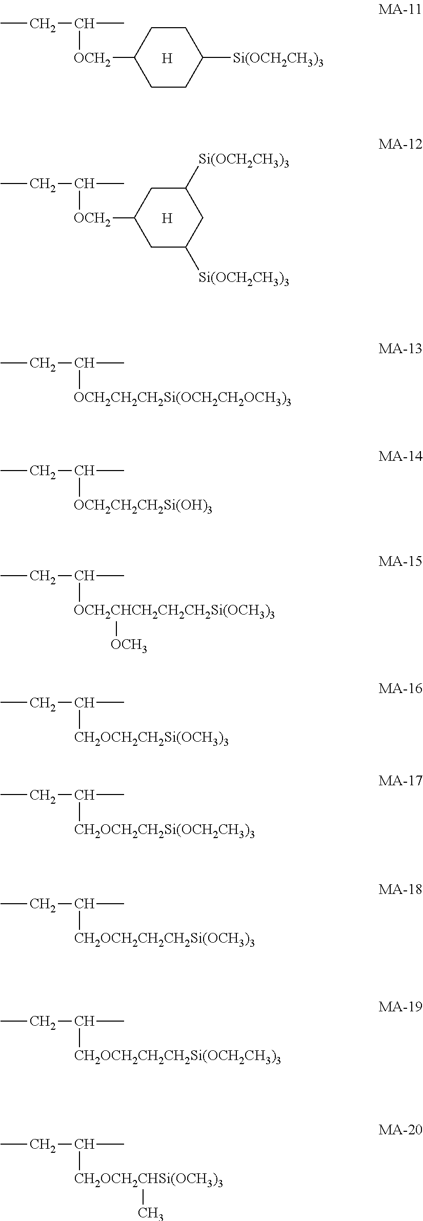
CCC(C)[OCH2]C1CCC([Si(OCH2CH3)3])CC1.[H].CCC(C)[OCH2]C1CC([Si(OCH2CH3)3])CC([Si(OCH2CH3)3])C1.[H].CCC(C)[OCH2CH2CH2Si(OCH2CH2OCH3)3].CCC(C)[OCH2CH2CH2Si(OH)3].CCC(C)[OCH2CHCH2CH2CH2Si(OCH3)3][OCH3].CCC(C)[CH2OCH2CH2Si(OCH3)3].CCC(C)[CH2OCH2CH2Si(OCH2CH3)3].CCC(C)[CH2OCH2CH2CH2Si(OCH3)3].CCC(C)[CH2OCH2CH2CH2Si(OCH2CH3)3].CCC(C)[CH2OCH2CHSi(OCH3)3]C
